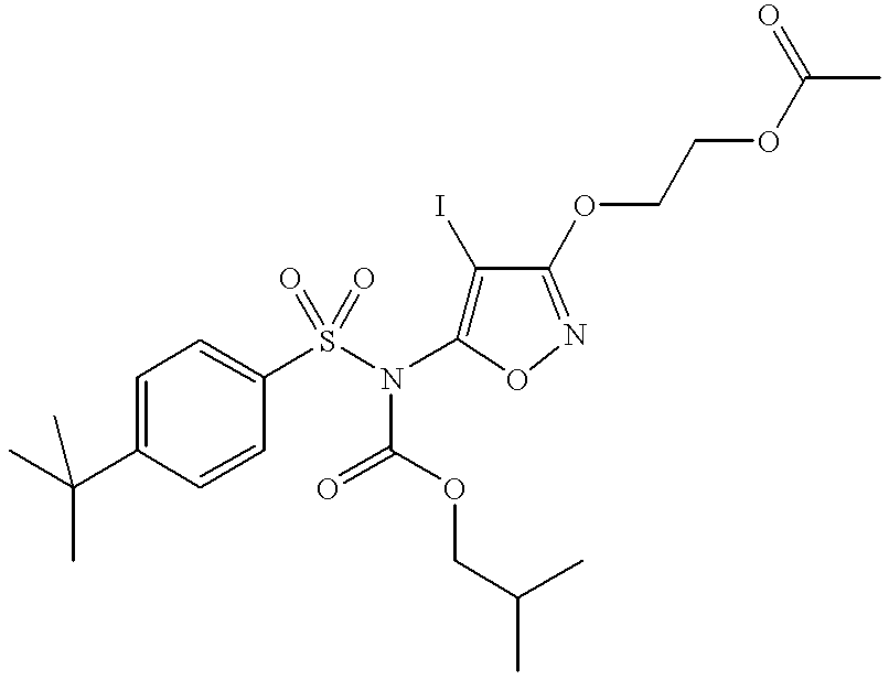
C1=C(C(C)(C)C)C=CC(S(N(C2=C(I)C(OCCOC(C)=O)=NO2)C(OCC(C)C)=O)(=O)=O)=C1
